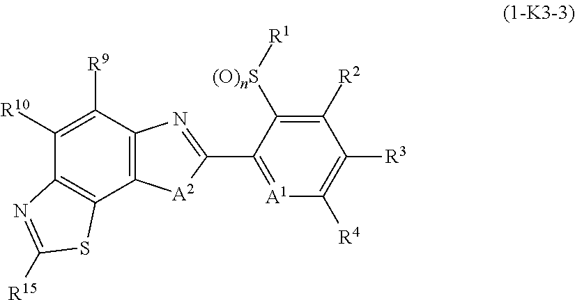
C12=C(C([R9])=C([R10])C3=C1SC([R15])=N3)N=C(C1=[A1]C([R4])=C([R3])C([R2])=C1[(O)nS][R1])[A2]2
